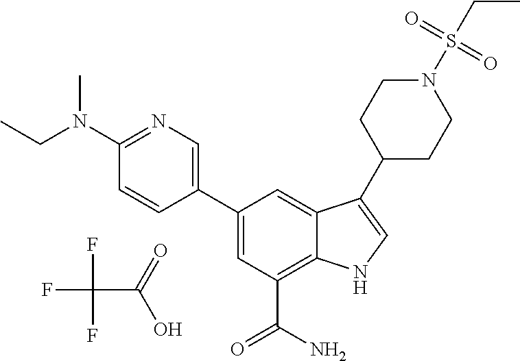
FC(F)(F)C(=O)O.C1=C(C2=CN=C(N(CC)C)C=C2)C=C2C(=C1C(N)=O)NC=C2C1CCN(S(CC)(=O)=O)CC1
